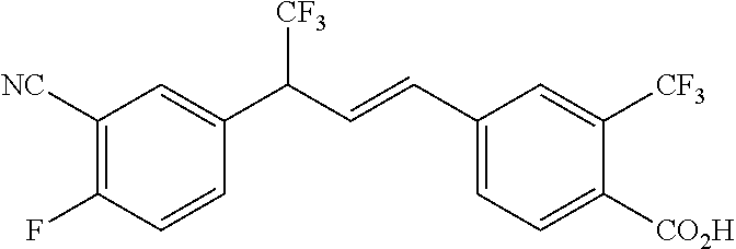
C1(C=CC(C2=CC([NC])=C(F)C=C2)[CF3])=CC=C([CO2H])C([CF3])=C1
